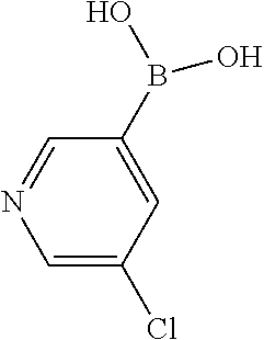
C1=C(Cl)C=C(B(O)O)C=N1
